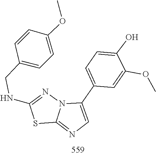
N12C(=NC=C1C1=CC=C(O)C(OC)=C1)SC(NCC1=CC=C(OC)C=C1)=N2
